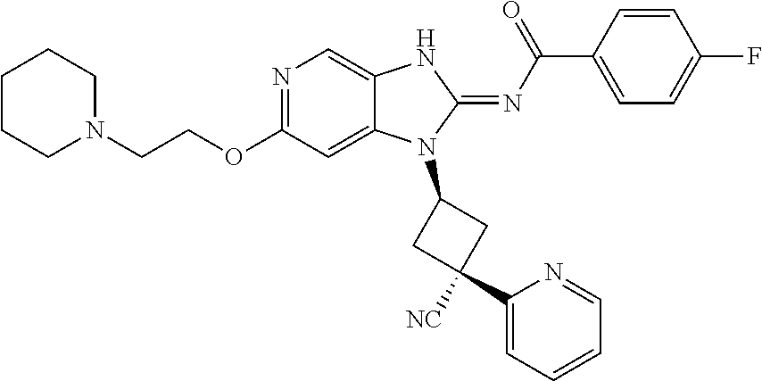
N1=C(OCCN2CCCCC2)C=C2C(=C1)NC(=NC(C1=CC=C(F)C=C1)=O)N2C1CC(C2=CC=CC=N2)([NC])C1
